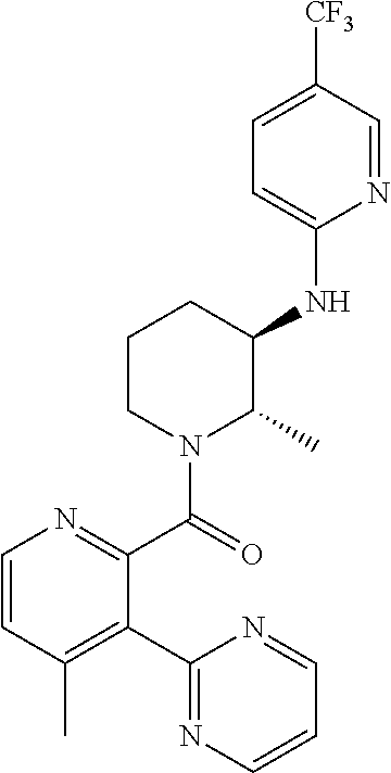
C1(C2=C(C)C=CN=C2C(=O)N2C(C)C(NC3=CC=C([CF3])C=N3)CCC2)=NC=CC=N1
